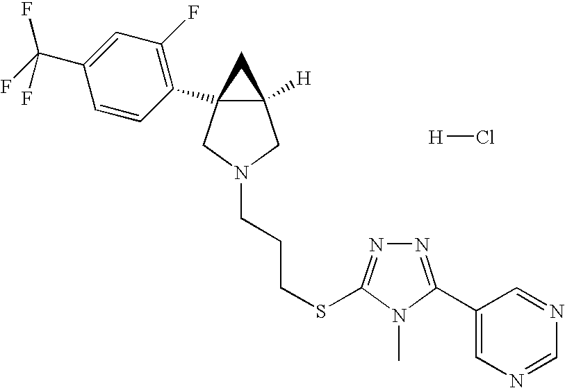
C12([H])CN(CCCSC3=NN=C(C4=CN=CN=C4)N3C)CC1(C1=C(F)C=C(C(F)(F)F)C=C1)C2.[H]Cl
